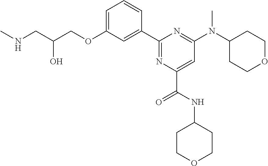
C1=C(OCC(CNC)O)C=C(C2=NC(C(NC3CCOCC3)=O)=CC(N(C3CCOCC3)C)=N2)C=C1
